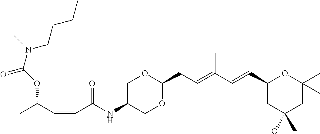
C1C(NC(C=CC(C)OC(=O)N(CCCC)C)=O)COC(CC=C(C=CC2CC3(CC(C)(C)O2)OC3)C)O1
